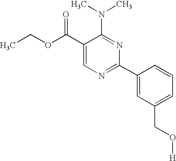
C1(C(OCC)=O)=CN=C(C2=CC(CO[H])=CC=C2)N=C1N(C)C
